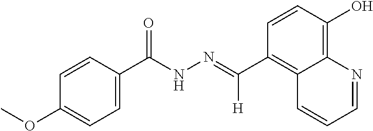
C1(C(NN=C(C2=C3C(=C(O)C=C2)N=CC=C3)[H])=O)=CC=C(OC)C=C1
